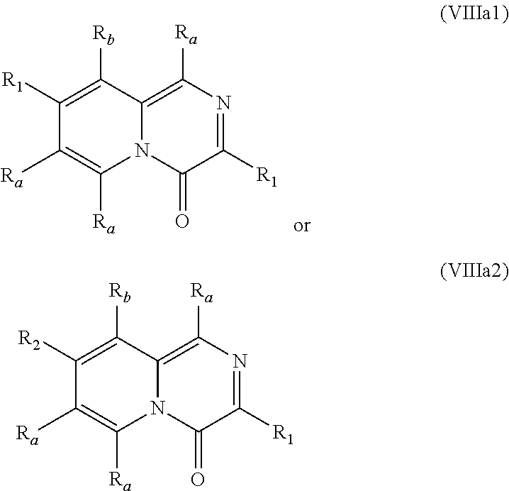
C1([R1])=C([Rb])C2=C([Ra])N=C([R1])C(=O)N2C([Ra])=C1[Ra].C1([R2])=C([Rb])C2=C([Ra])N=C([R1])C(=O)N2C([Ra])=C1[Ra]
